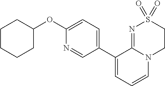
C1(C2=CC=CN3C2=NS(=O)(=O)CC3)=CC=C(OC2CCCCC2)N=C1
